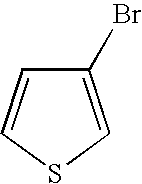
C1(Br)=CSC=C1
